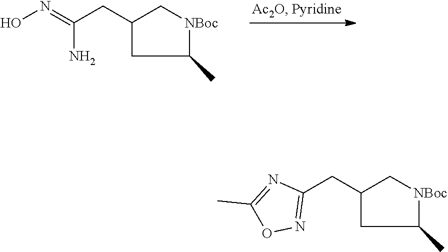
C1(C)[NBoc]CC(CC(N)=NO)C1.C1(C)[NBoc]CC(CC2=NOC(C)=N2)C1
